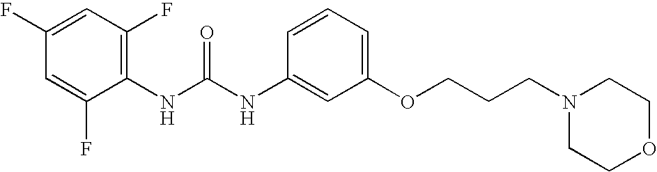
C1(F)=CC(F)=C(NC(NC2=CC(OCCCN3CCOCC3)=CC=C2)=O)C(F)=C1
